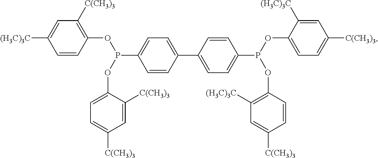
C1=CC(OP(C2=CC=C(C3=CC=C(P(OC4=CC=C([C(CH3)3])C=C4[(H3C)3C])OC4=C([(H3C)3C])C=C([C(CH3)3])C=C4)C=C3)C=C2)OC2=CC=C([C(CH3)3])C=C2[C(CH3)3])=C([C(CH3)3])C=C1[(H3C)3C]
